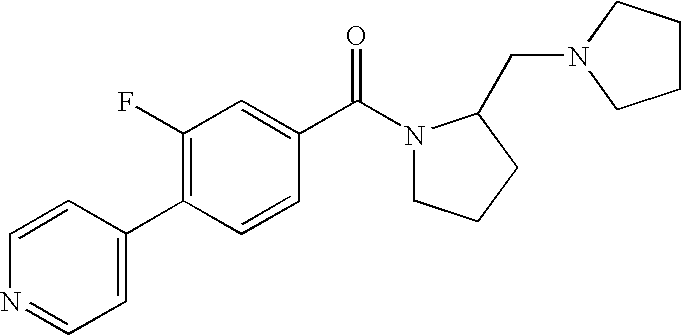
N1=CC=C(C2=C(F)C=C(C(=O)N3CCCC3CN3CCCC3)C=C2)C=C1
